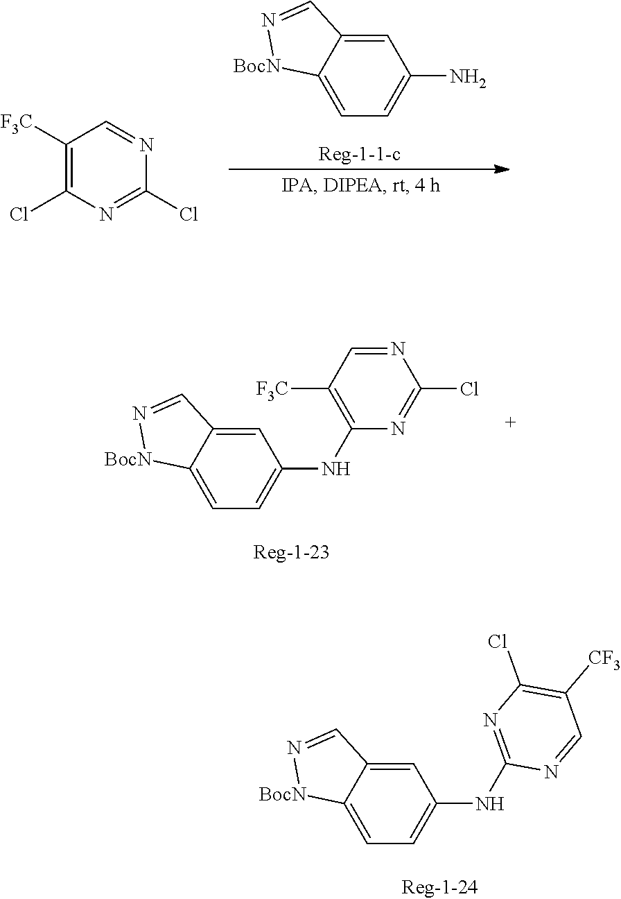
C1=C2C(=CC=C1N)[BocN]N=C2.C1([F3C])=C(Cl)N=C(Cl)N=C1.C1=C2C(=CC=C1NC1=C([F3C])C=NC(Cl)=N1)[BocN]N=C2.C1=C2C(=CC=C1NC1=NC(Cl)=C([CF3])C=N1)[BocN]N=C2
